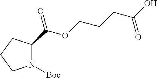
N1([Boc])C(C(OCCCC(O)=O)=O)CCC1
